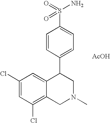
C1(Cl)=CC(Cl)=C2C(=C1)C(C1=CC=C(S(=O)(N)=O)C=C1)CN(C)C2.[AcOH]
